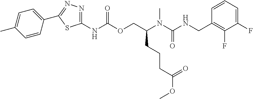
C1=CC(CNC(N(C(COC(NC2=NN=C(C3=CC=C(C)C=C3)S2)=O)CCCC(OC)=O)C)=O)=C(F)C(F)=C1
